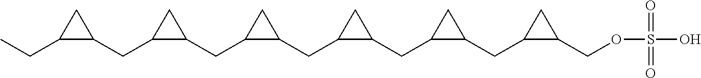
CCC1C(CC2C(CC3C(CC4C(CC5C(CC6C(COS(O)(=O)=O)C6)C5)C4)C3)C2)C1
